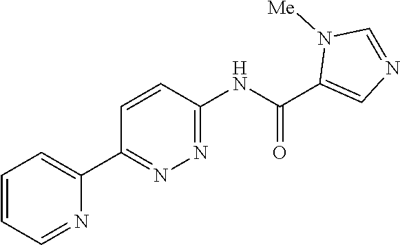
C1=CC=NC(C2=NN=C(NC(C3=CN=CN3[Me])=O)C=C2)=C1
